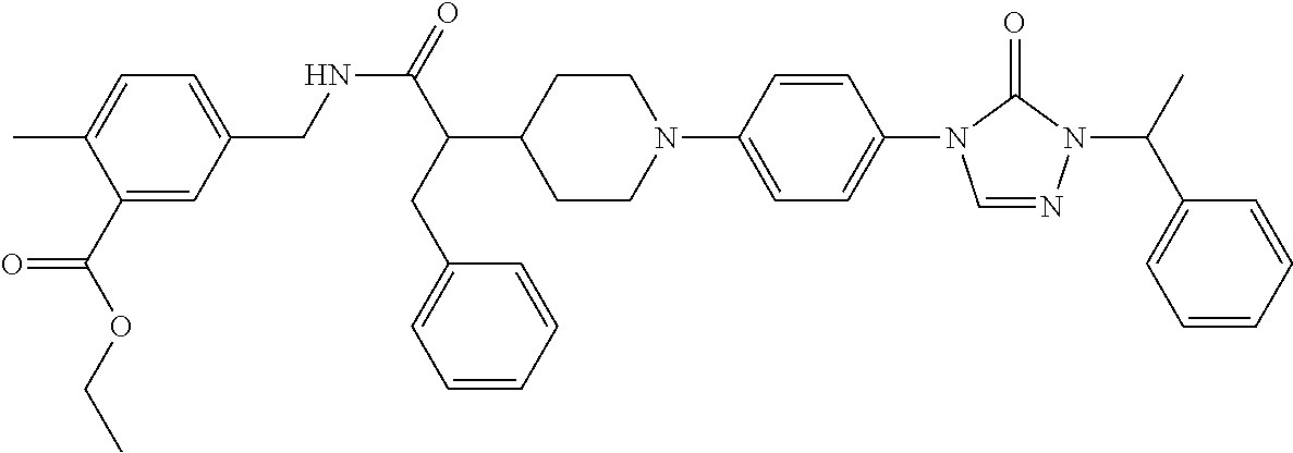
N(C(C(C1CCN(C2=CC=C(N3C=NN(C(C)C4=CC=CC=C4)C3=O)C=C2)CC1)CC1=CC=CC=C1)=O)CC1=CC=C(C)C(C(OCC)=O)=C1
